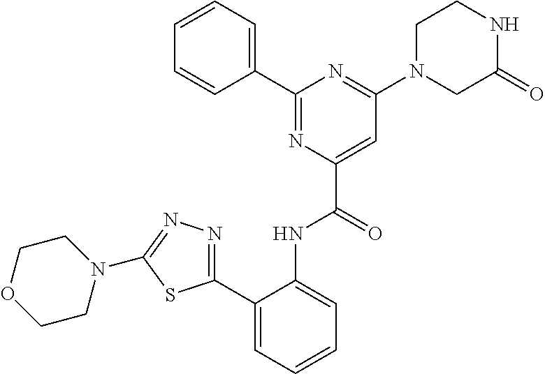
C1(C2=CC=CC=C2NC(C2=CC(N3CC(=O)NCC3)=NC(C3=CC=CC=C3)=N2)=O)=NN=C(N2CCOCC2)S1
